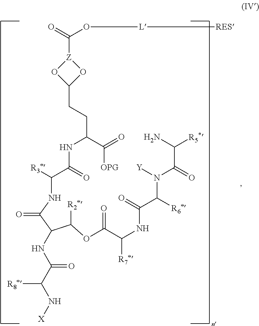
O=C(O[L][RES])[Z]1OC(CCC(NC(C([R3*])NC(C(C(OC(C(NC(C(N([Y])C(C(N)[R5*])=O)[R6*])=O)[R7*])=O)[R2*])NC(C(N[X])[R8*])=O)=O)=O)C(=O)[OPG])O1
